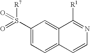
C1(S([R7])(=O)=O)=CC=C2C(=C1)C([R1])=NC=C2
